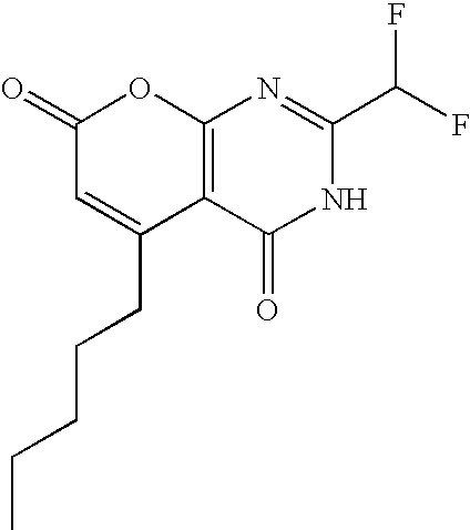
C12=C(C(=O)NC(C(F)F)=N1)C(CCCCC)=CC(=O)O2
